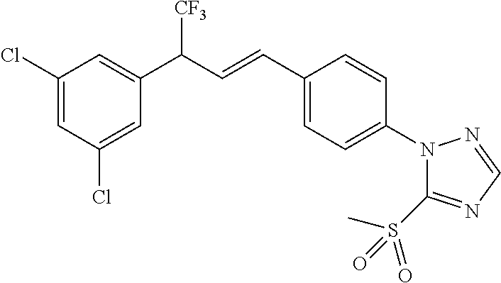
C1(Cl)=CC(C(C=CC2=CC=C(N3C(S(C)(=O)=O)=NC=N3)C=C2)[CF3])=CC(Cl)=C1
